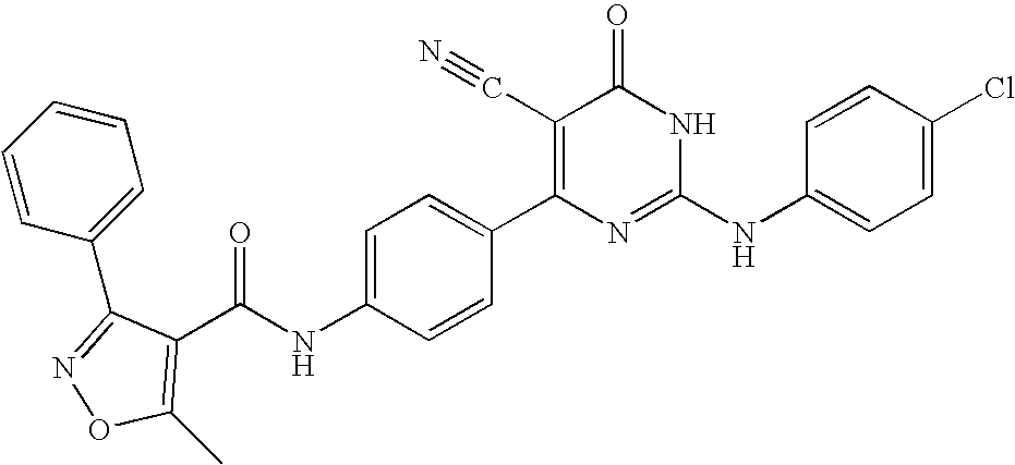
C1=CC(C2=C(C#N)C(=O)NC(NC3=CC=C(Cl)C=C3)=N2)=CC=C1NC(=O)C1=C(C)ON=C1C1=CC=CC=C1
